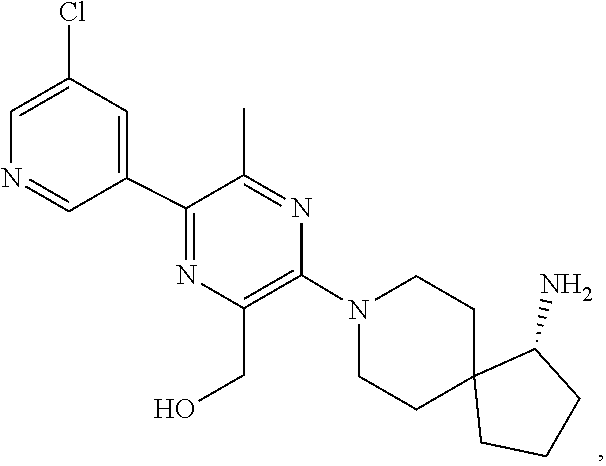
C1C2(CCCC2N)CCN(C2=C(CO)N=C(C3=CC(Cl)=CN=C3)C(C)=N2)C1
